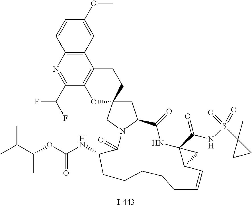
C1=CC2=C(C=C1OC)C1=C(C(C(F)F)=N2)OC2(CC1)CC1N(C2)C(=O)C(NC(OC(C(C)C)C)=O)CCCCCC=CC2C(C(NS(C3(C)CC3)(=O)=O)=O)(NC1=O)C2
